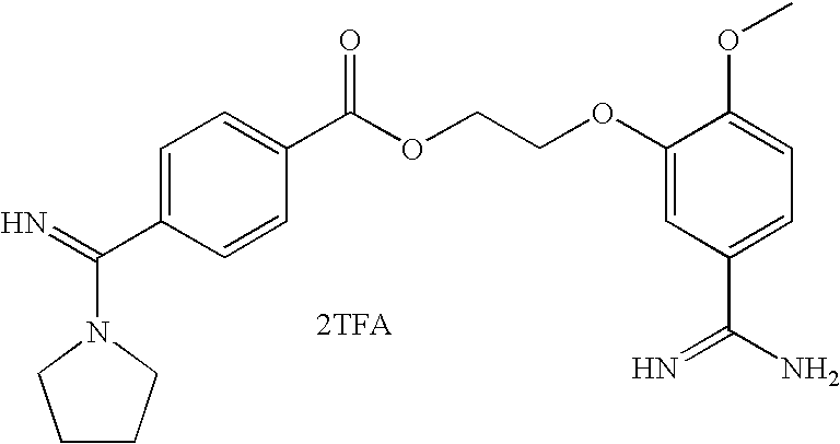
[2TFA].N1(C(=N)C2=CC=C(C(OCCOC3=CC(C(N)=N)=CC=C3OC)=O)C=C2)CCCC1
